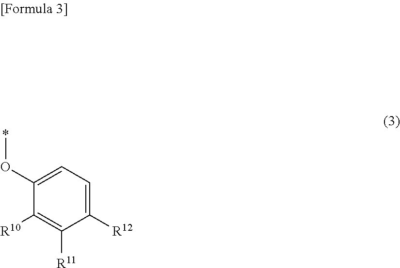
C1(O*)=CC=C([R12])C([R11])=C1[R10]
